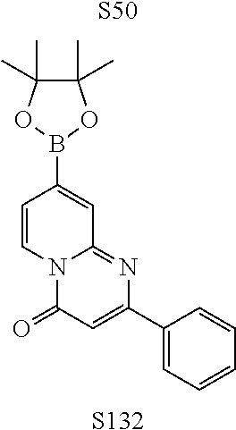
C1=CN2C(=NC(C3=CC=CC=C3)=CC2=O)C=C1B1OC(C)(C)C(C)(C)O1.[S50].[S132]
